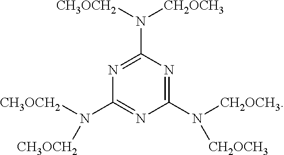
C1(N([CH2OCH3])[CH2OCH3])=NC(N([CH3OCH2])[CH2OCH3])=NC(N([CH3OCH2])[CH3OCH2])=N1
